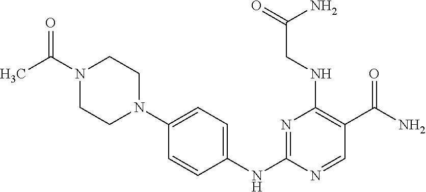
C1=CC(NC2=NC(NCC(=O)N)=C(C(N)=O)C=N2)=CC=C1N1CCN(C(=O)C)CC1
